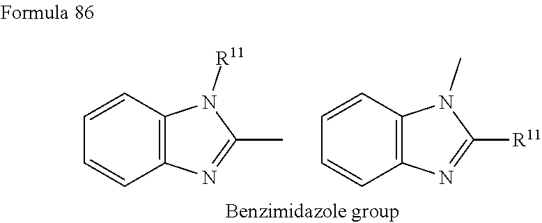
C1=CC2=C(C=C1)N=C(C)N2[R11].C1=CC2=C(C=C1)N=C([R11])N2C
